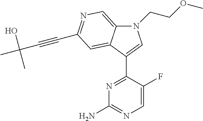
N1(CCOC)C2=CN=C(C#CC(C)(O)C)C=C2C(C2=NC(N)=NC=C2F)=C1
